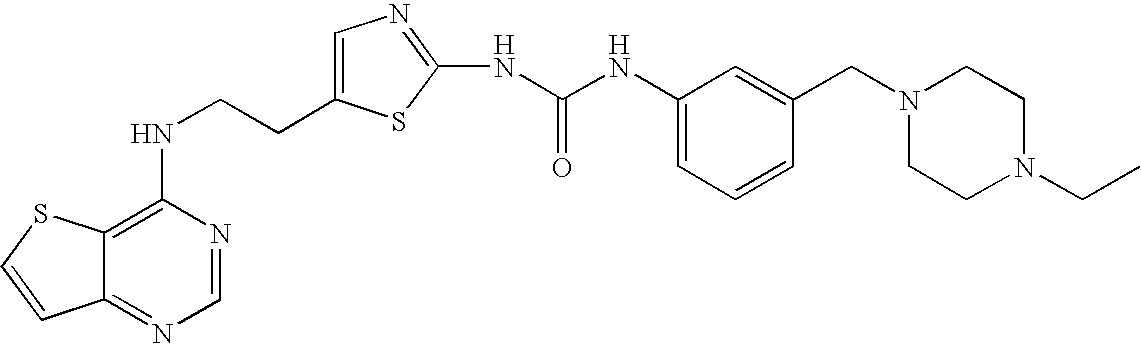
C(CNC1=C2C(=NC=N1)C=CS2)C1=CN=C(NC(=O)NC2=CC=CC(CN3CCN(CC)CC3)=C2)S1
